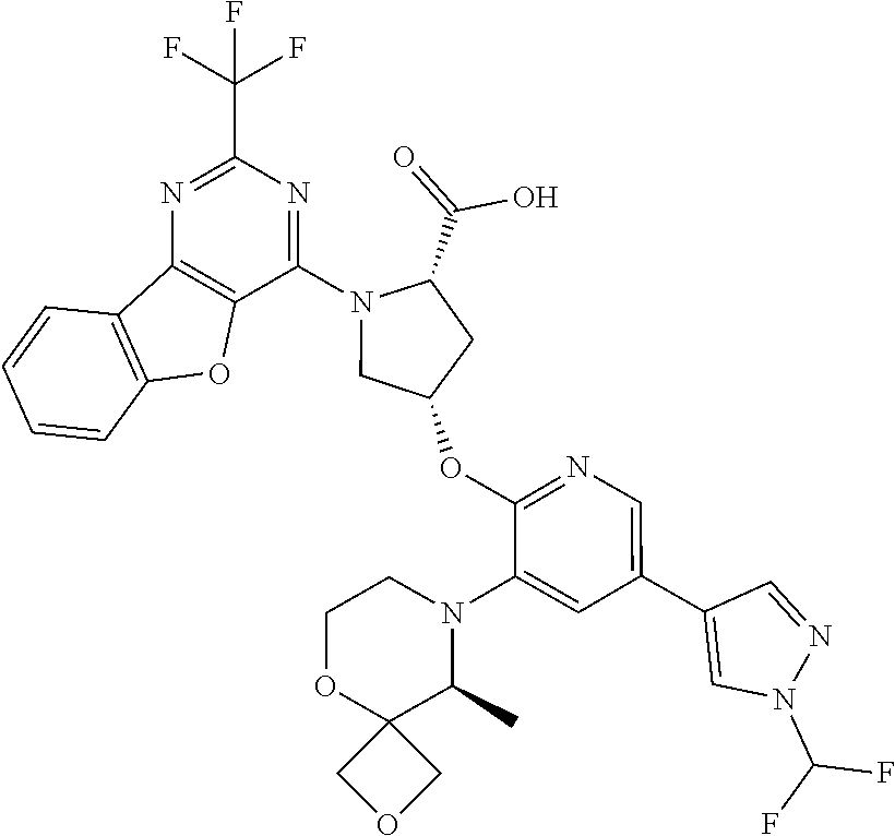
C1(OC2CN(C3=NC(C(F)(F)F)=NC4=C3OC3=C4C=CC=C3)C(C(=O)O)C2)=NC=C(C2=CN(C(F)F)N=C2)C=C1N1CCOC2(C1C)COC2
